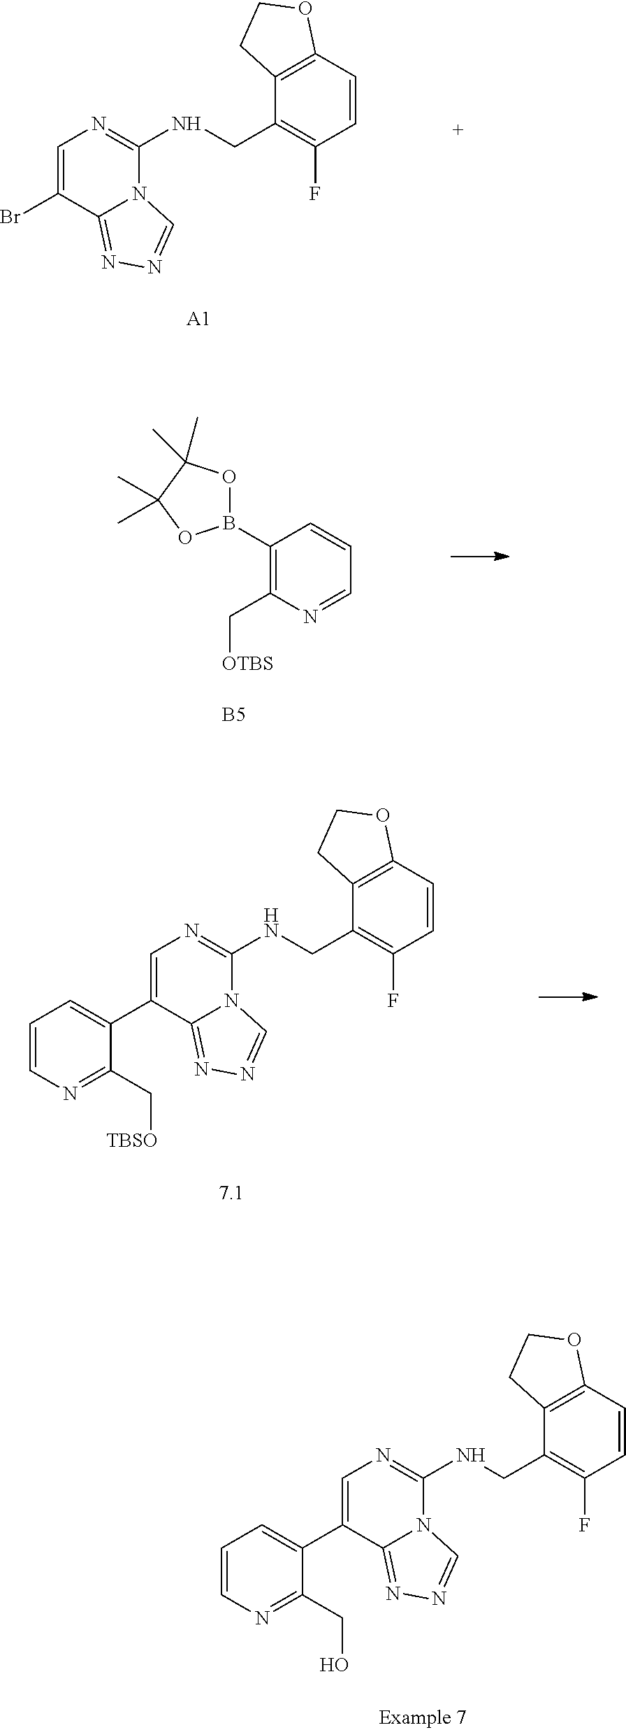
BrC1=CN=C(NCC2=C(F)C=CC3=C2CCO3)N2C1=NN=C2.[A1].C1(B2OC(C)(C)C(C)(C)O2)=C(C[OTBS])N=CC=C1.[B5].C1(C2=CC=CN=C2C[TBSO])=CN=C(NCC2=C(F)C=CC3=C2CCO3)N2C1=NN=C2.C1(C2=CC=CN=C2CO)=CN=C(NCC2=C(F)C=CC3=C2CCO3)N2C1=NN=C2
